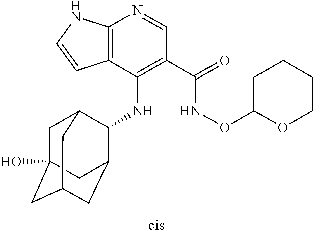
C12=C(NC=C1)N=CC(C(=O)NOC1OCCCC1)=C2NC1C2CC3CC(O)(CC1C3)C2
